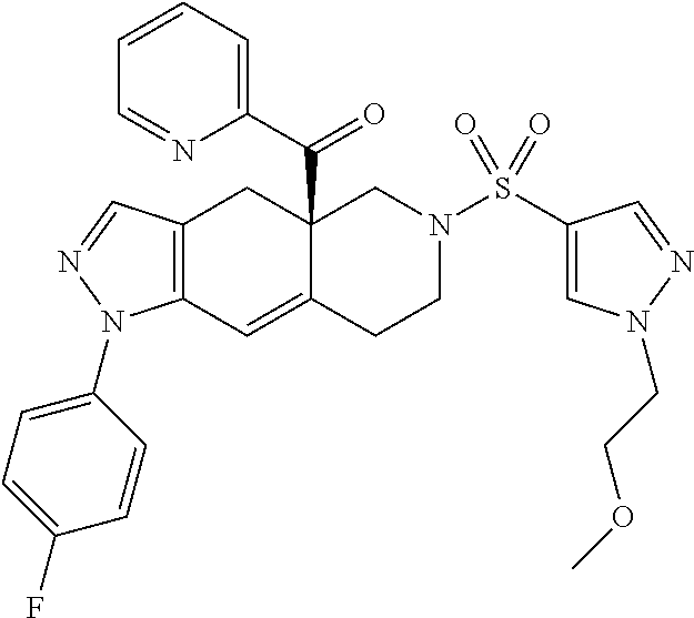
C12=C(C=C3C(C(C4=CC=CC=N4)=O)(C1)CN(S(C1=CN(CCOC)N=C1)(=O)=O)CC3)N(C1=CC=C(F)C=C1)N=C2
